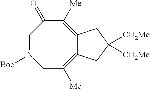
C12=C([Me])CN([Boc])CC(=O)C([Me])=C1CC([CO2Me])([CO2Me])C2
